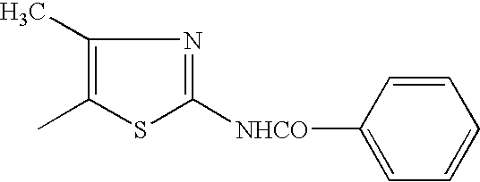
C1(C)=C(C)SC([NHCO]C2=CC=CC=C2)=N1
